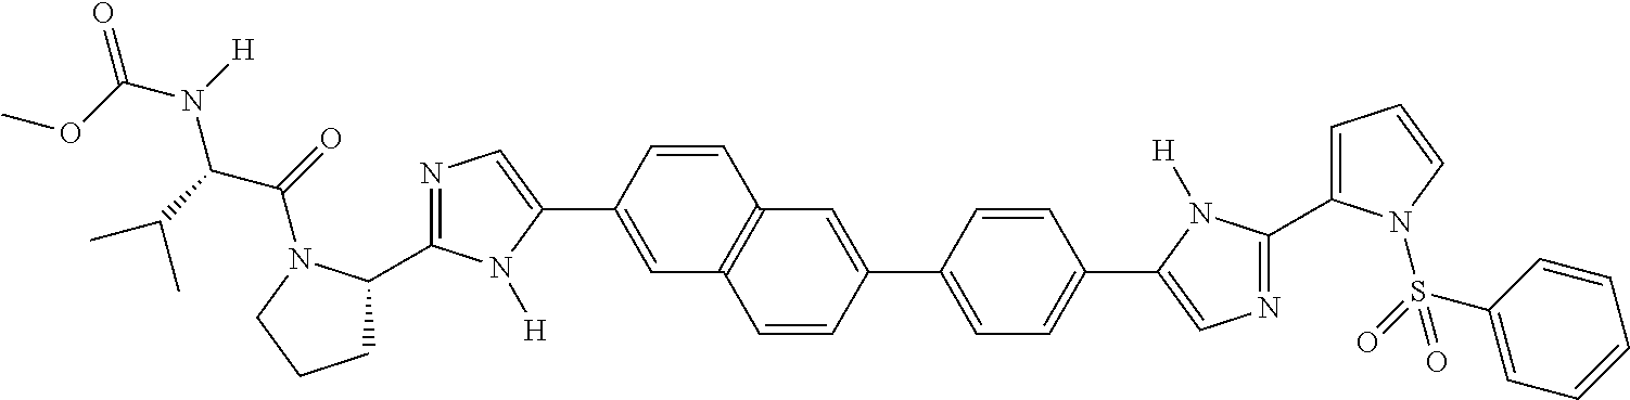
C1=C(C2=CN=C(C3CCCN3C(=O)C(C(C)C)N(C(=O)OC)[H])N2[H])C=CC2=C1C=CC(C1=CC=C(C3=CN=C(C4=CC=CN4S(=O)(C4=CC=CC=C4)=O)N3[H])C=C1)=C2
